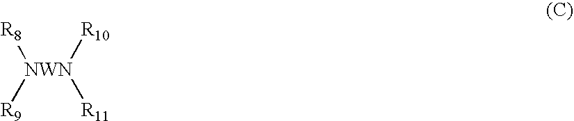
[R8][NWN]([R9])([R10])[R11]
